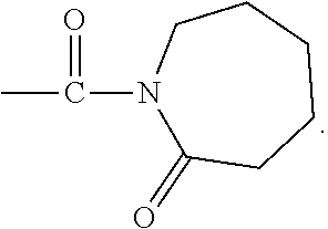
N1(C(C)=O)C(=O)CCCCC1
